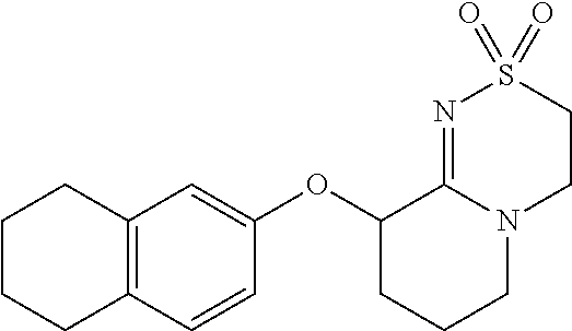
C1(OC2CCCN3C2=NS(=O)(=O)CC3)=CC2=C(C=C1)CCCC2
